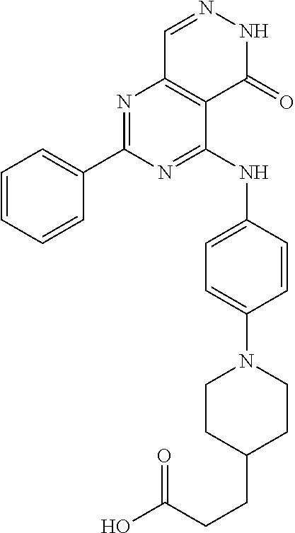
N1=C(C2=CC=CC=C2)N=C(NC2=CC=C(N3CCC(CCC(=O)O)CC3)C=C2)C2=C1C=NNC2=O
